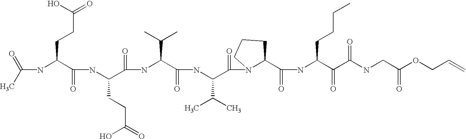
C(NC(C(NC(C(=O)NC(C(=O)NC(C(=O)N1C(C(=O)NC(C(=O)C(NCC(OCC=C)=O)=O)CCCC)CCC1)C(C)C)C(C)C)CCC(=O)O)=O)CCC(=O)O)(C)=O
